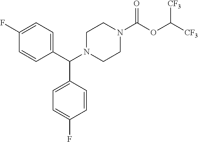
C1(F)=CC=C(C(N2CCN(C(OC([CF3])[CF3])=O)CC2)C2=CC=C(F)C=C2)C=C1
